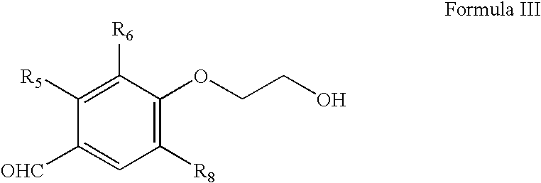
C1([R8])=C(OCCO)C([R6])=C([R5])C([OHC])=C1
